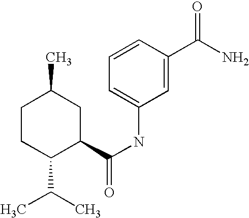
C1CC(C(C)C)C(C(NC2=CC=CC(C(N)=O)=C2)=O)CC1C
